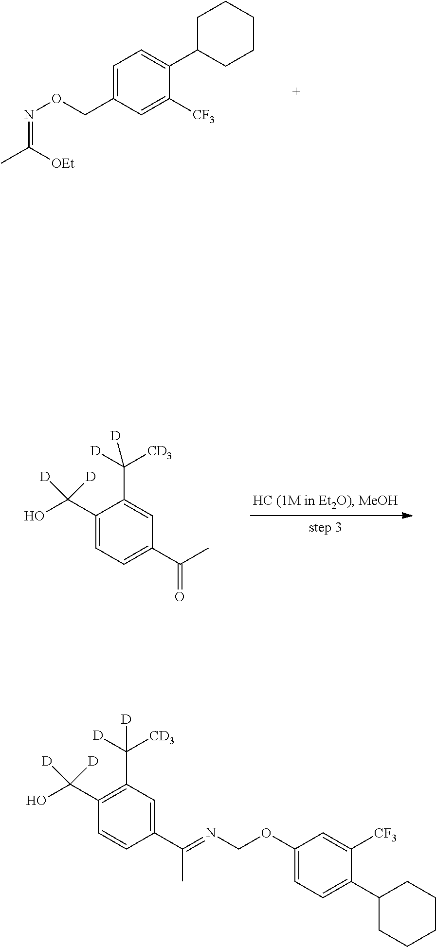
C1(CON=C(C)[OEt])=CC=C(C2CCCCC2)C([CF3])=C1.C1(C(O)([D])[D])=CC=C(C(=O)C)C=C1C([D])([CD3])[D].C1=C(OCN=C(C2=CC(C([D])([CD3])[D])=C(C(O)([D])[D])C=C2)C)C=C([CF3])C(C2CCCCC2)=C1
